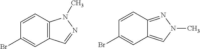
C1=CC2=C(C=C1Br)C=NN2C.C1=CC2=NN(C)C=C2C=C1Br
